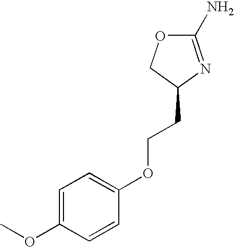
C1(CCOC2=CC=C(OC)C=C2)N=C(N)OC1
